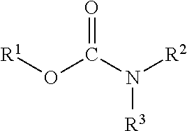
[R1]OC(N([R2])[R3])=O
